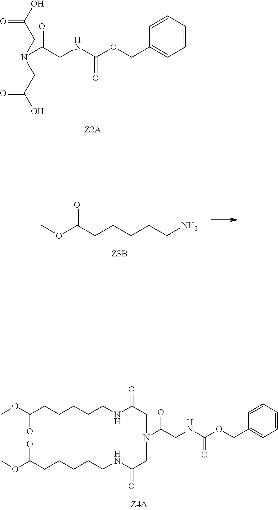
C(CNC(OCC1=CC=CC=C1)=O)(=O)N(CC(O)=O)CC(O)=O.COC(CCCCCN)=O.C(CNC(OCC1=CC=CC=C1)=O)(=O)N(CC(NCCCCCC(OC)=O)=O)CC(NCCCCCC(OC)=O)=O
